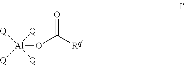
[Q][Al]([Q])([Q])([Q])OC([Rq])=O
